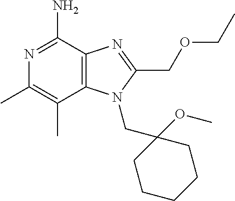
C12=C(C(N)=NC(C)=C1C)N=C(COCC)N2CC1(OC)CCCCC1
